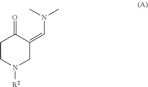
C1CN([R2])CC(=CN(C)C)C1=O
